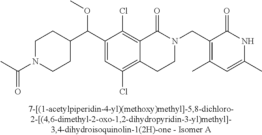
C12=C(Cl)C=C(C(C3CCN(C(C)=O)CC3)OC)C(Cl)=C1C(=O)N(CC1=C(C)C=C(C)NC1=O)CC2
